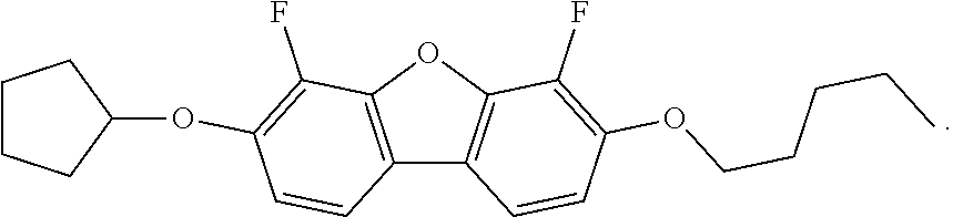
C12=C(OC3=C1C=CC(OCCCCC)=C3F)C(F)=C(OC1CCCC1)C=C2
